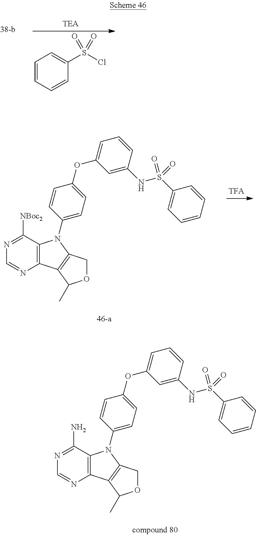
C1=CC=CC(S(Cl)(=O)=O)=C1.C12=C(C(N)=NC=N1)N(C1=CC=C(OC3=CC=CC(NS(C4=CC=CC=C4)(=O)=O)=C3)C=C1)C1=C2C(C)OC1.C12=C(C([NBoc2])=NC=N1)N(C1=CC=C(OC3=CC=CC(NS(C4=CC=CC=C4)(=O)=O)=C3)C=C1)C1=C2C(C)OC1
